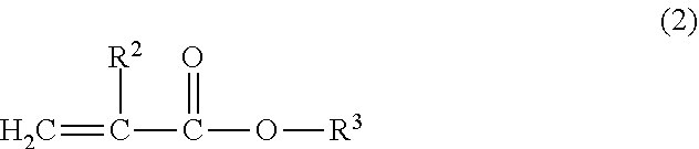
O(C(C(=C)[R2])=O)[R3]
